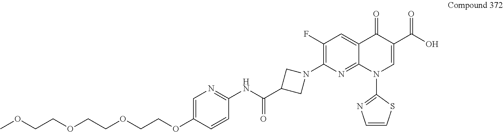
C12=CC(F)=C(N3CC(C(NC4=NC=C(OCCOCCOCCOC)C=C4)=O)C3)N=C1N(C1=NC=CS1)C=C(C(O)=O)C2=O
